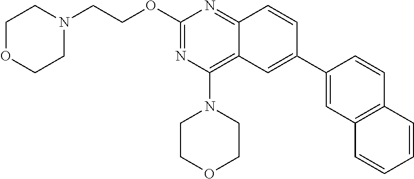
O(C1=NC(N2CCOCC2)=C2C(=N1)C=CC(C1=CC3=C(C=C1)C=CC=C3)=C2)CCN1CCOCC1
